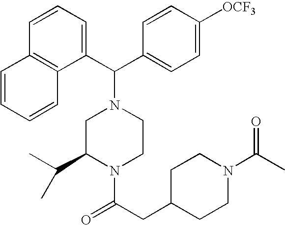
C1(C(C2=CC=C([OCF3])C=C2)N2CC(C(C)C)N(C(CC3CCN(C(C)=O)CC3)=O)CC2)=CC=CC2=C1C=CC=C2
